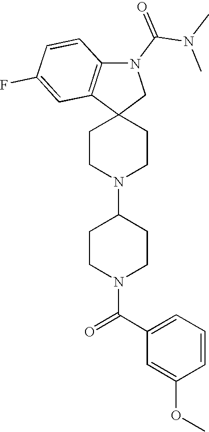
C1CN(C2CCN(C(C3=CC=CC(OC)=C3)=O)CC2)CCC12CN(C(N(C)C)=O)C1=C2C=C(F)C=C1
